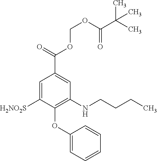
C1=C([H2NO2S])C(OC2=CC=CC=C2)=C(NCCCC)C=C1C(=O)OCOC(C(C)(C)C)=O
